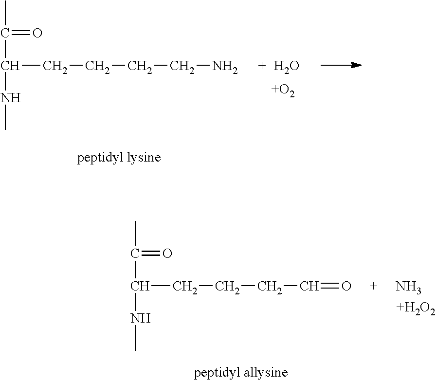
CC(=O)C(NC)CCCCN.O.[+O2].CC(=O)C(NC)CCCC=O.N.[+H2O2]
